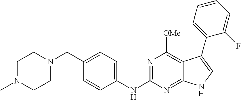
C1N(C)CCN(CC2=CC=C(NC3=NC([OMe])=C4C(=N3)NC=C4C3=CC=CC=C3F)C=C2)C1
